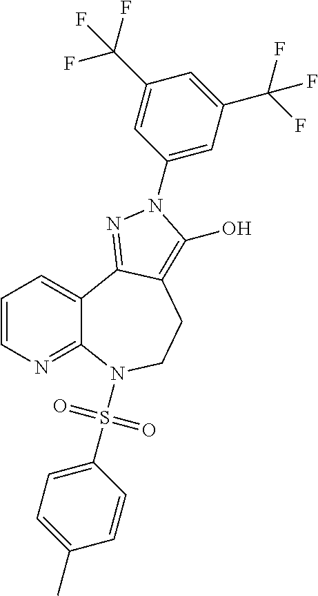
C1=CN=C2C(=C1)C1=NN(C3=CC(C(F)(F)F)=CC(C(F)(F)F)=C3)C(O)=C1CCN2S(C1=CC=C(C)C=C1)(=O)=O
